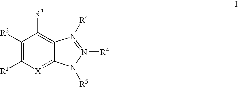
C1([R2])=C([R1])[X]=C2C(=C1[R3])N([R4])=N([R4])N2[R5]
